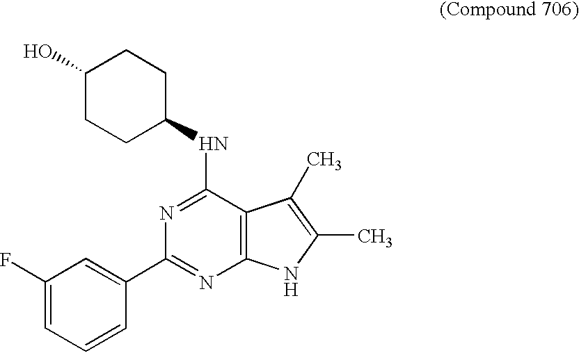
C1(O)CCC(NC2=NC(C3=CC(F)=CC=C3)=NC3=C2C(C)=C(C)N3)CC1
